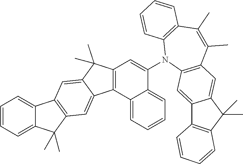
C12=CC=CC=C1C(C)(C)C1=C2C=C2C(C)(C)C3=C(C2=C1)C1=CC=CC=C1C(N1C2=C(C(C)=C(C)C4=C1C=CC=C4)C=C1C(=C2)C2=C(C1(C)C)C=CC=C2)=C3
